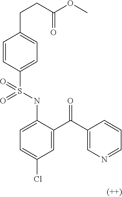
C1=CC(S(NC2=CC=C(Cl)C=C2C(C2=CN=CC=C2)=O)(=O)=O)=CC=C1CCC(OC)=O
